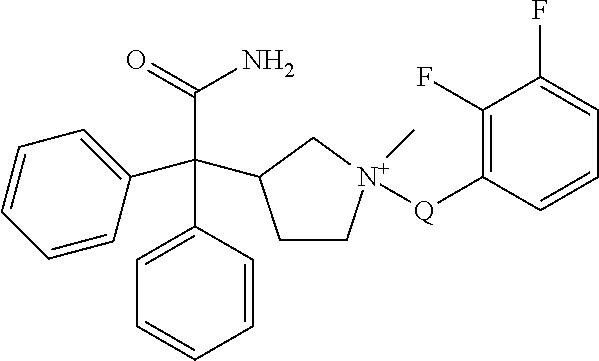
C(C1=CC=CC=C1)(C1=CC=CC=C1)(C1CC[N+]([Q]C2=C(F)C(F)=CC=C2)(C)C1)C(=O)N
